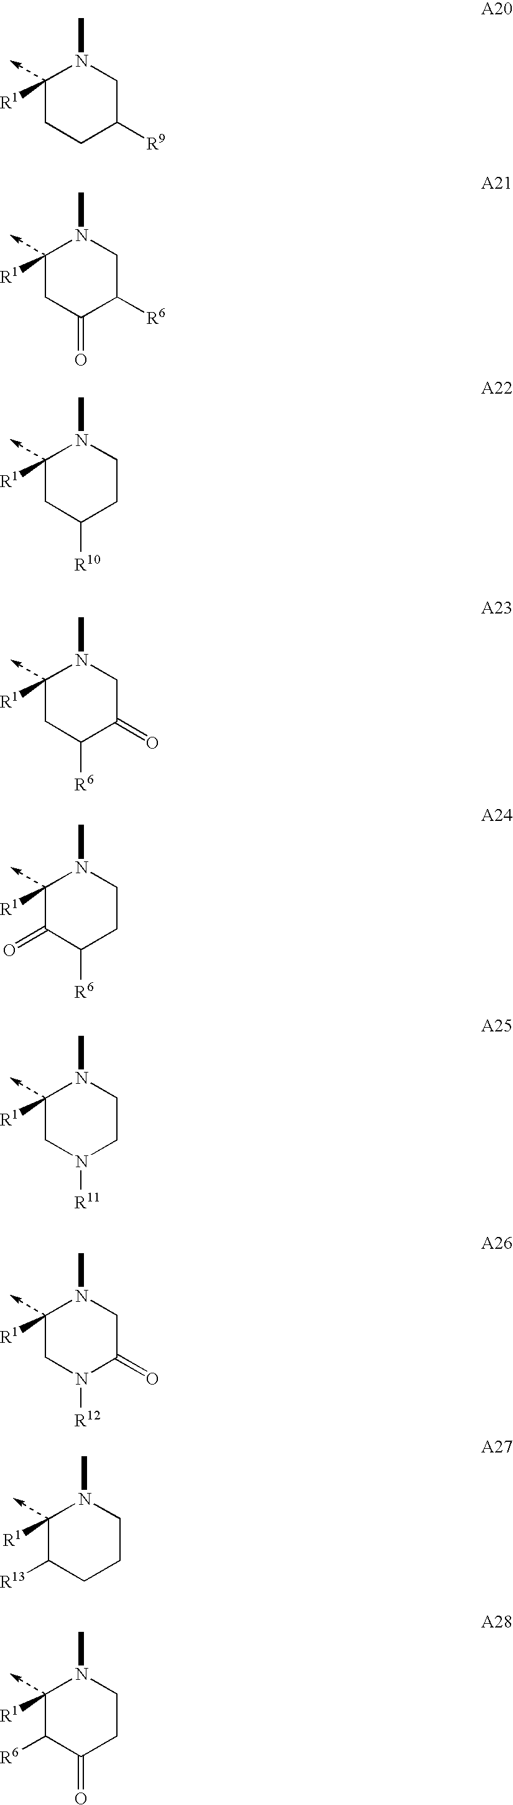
C1([R1])CCC([R9])CN1C.C1([R1])CC(=O)C([R6])CN1C.C1([R1])CC([R10])CCN1C.C1([R1])CC([R6])C(=O)CN1C.C1([R1])C(=O)C([R6])CCN1C.C1([R1])CN([R11])CCN1C.C1([R1])CN([R12])C(=O)CN1C.C1([R1])C([R13])CCCN1C.C1([R1])C([R6])C(=O)CCN1C
